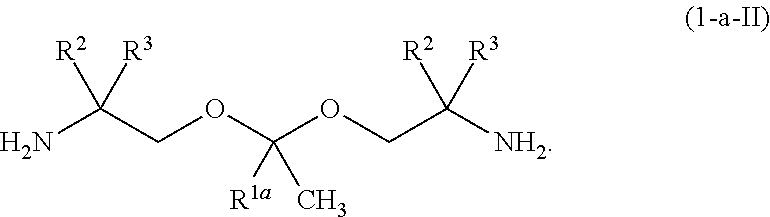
NC(COC(OCC([NH2])([R3])[R2])(C)[R1a])([R3])[R2]
